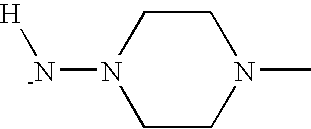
[H][-N]N1CCN(C)CC1
